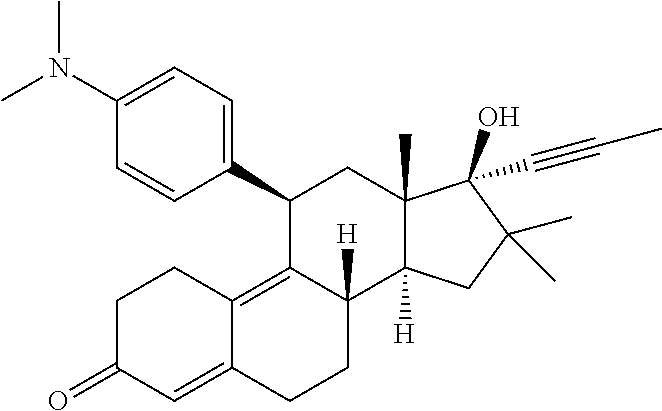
C1(N(C)C)=CC=C(C2C3=C4C(=CC(=O)CC4)CCC3([H])C3([H])C(C)(C2)C(O)(C#CC)C(C)(C)C3)C=C1
